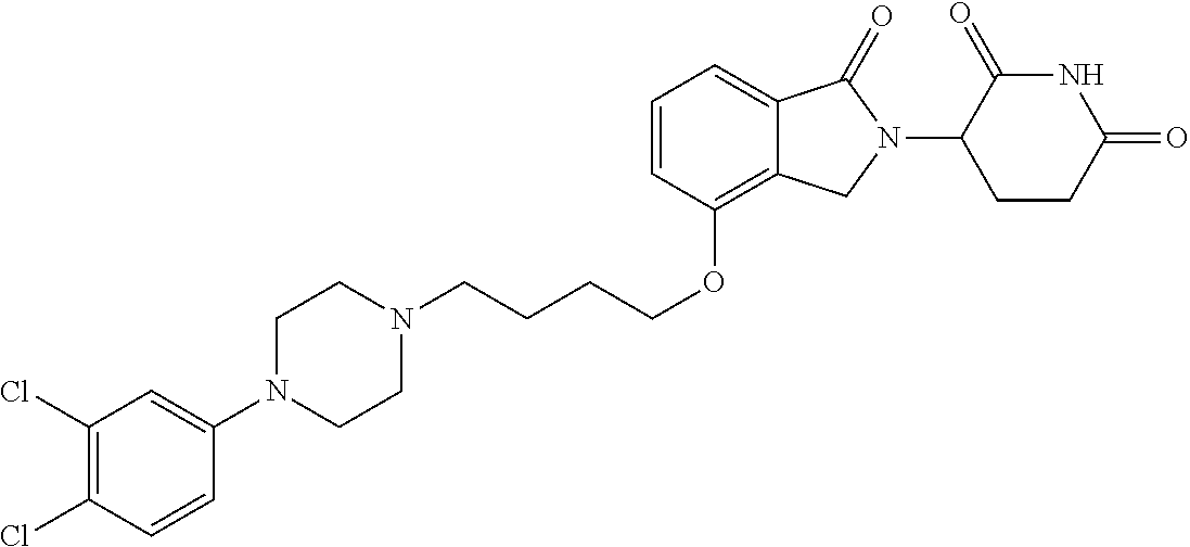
C(COC1=C2C(=CC=C1)C(=O)N(C1C(=O)NC(=O)CC1)C2)CCN1CCN(C2=CC(Cl)=C(Cl)C=C2)CC1
